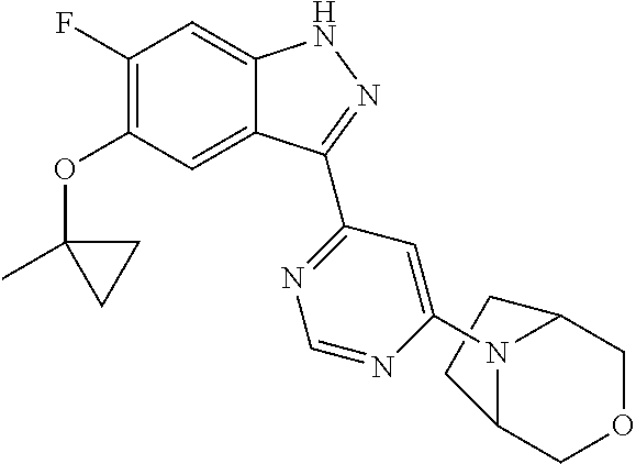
C1CC2N(C3=CC(C4=NNC5=CC(F)=C(OC6(C)CC6)C=C54)=NC=N3)C1COC2
